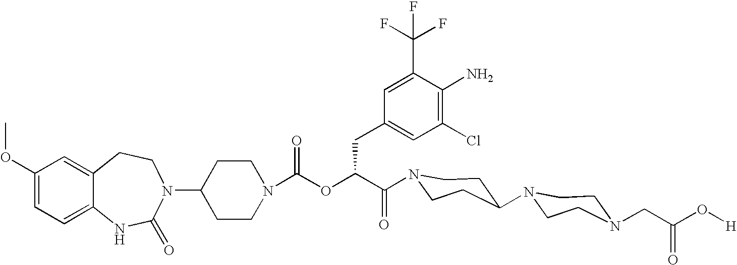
C12=CC(OC)=CC=C1NC(=O)N(C1CCN(C(=O)OC(C(=O)N3CCC(N4CCN(CC(O[H])=O)CC4)CC3)CC3=CC(Cl)=C(N)C(C(F)(F)F)=C3)CC1)CC2
